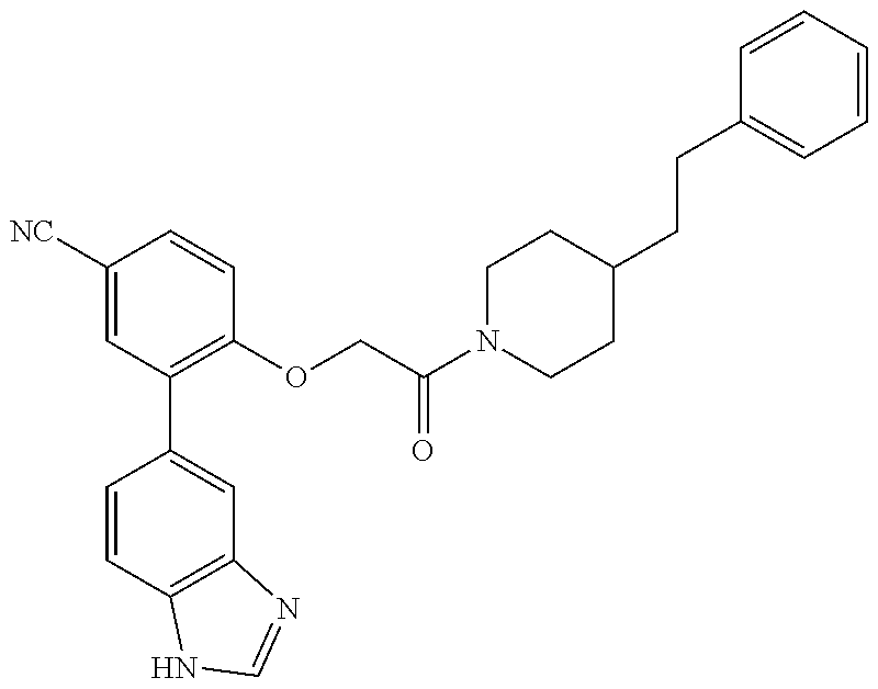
C1=CC2=C(C=C1C1=C(OCC(N3CCC(CCC4=CC=CC=C4)CC3)=O)C=CC([NC])=C1)N=CN2
